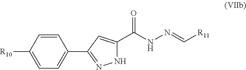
N1C(C(=O)NN=C[R11])=CC(C2=CC=C([R10])C=C2)=N1
